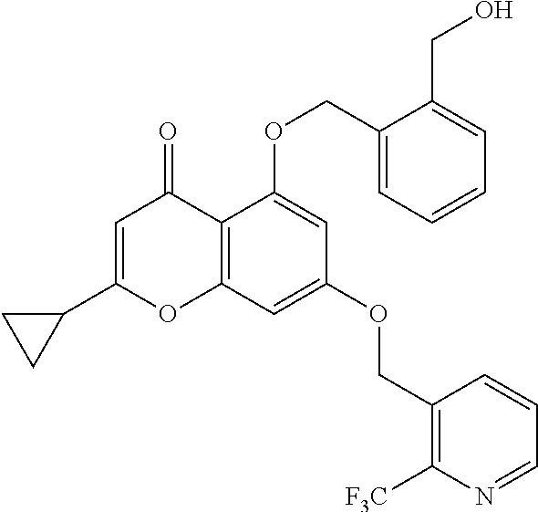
C1=C(C2CC2)OC2=C(C1=O)C(OCC1=CC=CC=C1CO)=CC(OCC1=C([CF3])N=CC=C1)=C2
